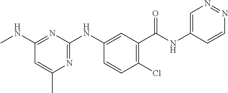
C1(NC)=NC(NC2=CC(C(NC3=CN=NC=C3)=O)=C(Cl)C=C2)=NC(C)=C1
